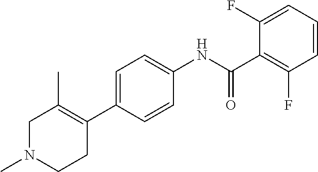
C1=CC=C(F)C(C(NC2=CC=C(C3=C(C)CN(C)CC3)C=C2)=O)=C1F
